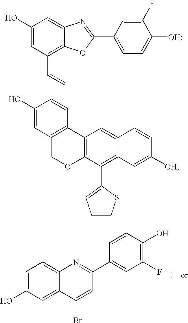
C1(O)=CC2=C(C=C1)C1=C(OC2)C(C2=CC=CS2)=C2C(=C1)C=CC([OH])=C2.C1=C(O)C=C2C(=C1)N=C(C1=CC(F)=C(O)C=C1)C=C2Br.C1(O)=CC(C=C)=C2C(=C1)N=C(C1=CC=C([OH])C(F)=C1)O2
